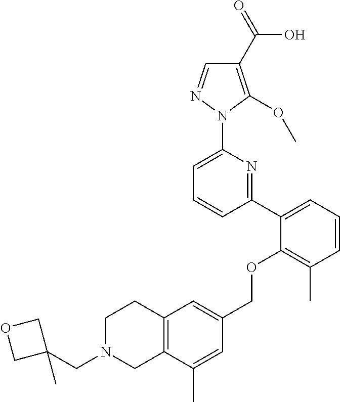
C1(C2=CC=CC(C)=C2OCC2=CC3=C(C(C)=C2)CN(CC2(C)COC2)CC3)=NC(N2N=CC(C(=O)O)=C2OC)=CC=C1
